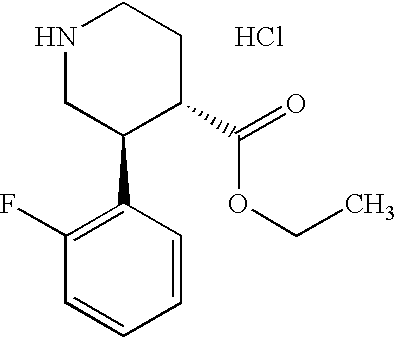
N1CC(C2=C(F)C=CC=C2)C(C(=O)OCC)CC1.Cl
